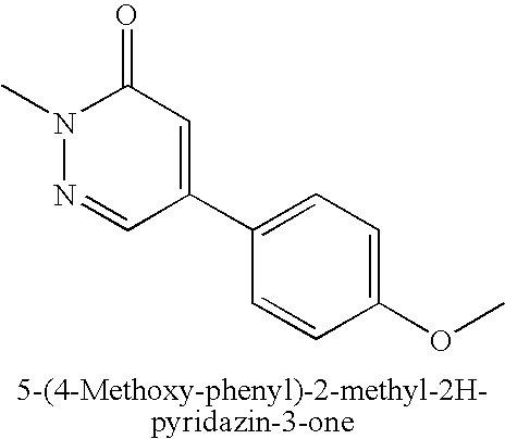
N1(C)N=CC(C2=CC=C(OC)C=C2)=CC1=O
